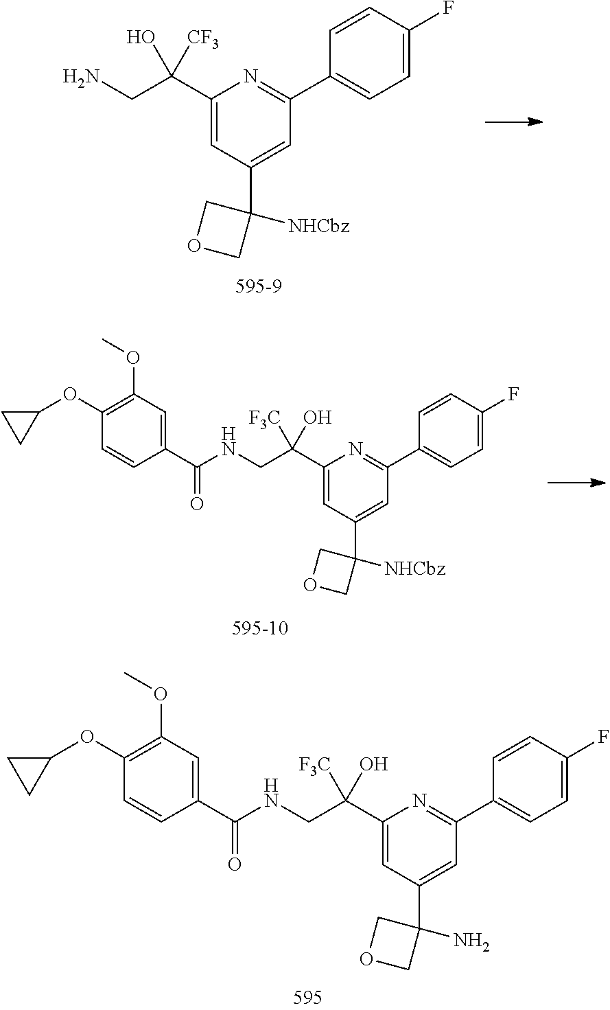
C1(C(CN)([CF3])O)=CC(C2([NHCbz])COC2)=CC(C2=CC=C(F)C=C2)=N1.C1(C(CNC(C2=CC(OC)=C(OC3CC3)C=C2)=O)(O)[F3C])=CC(C2([NHCbz])COC2)=CC(C2=CC=C(F)C=C2)=N1.C1(C(CNC(C2=CC(OC)=C(OC3CC3)C=C2)=O)(O)[F3C])=CC(C2(N)COC2)=CC(C2=CC=C(F)C=C2)=N1
